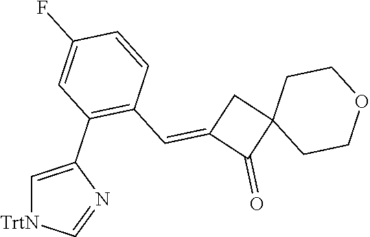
C1=C(C2=C(C=C3C(=O)C4(C3)CCOCC4)C=CC(F)=C2)N=C[TrtN]1
